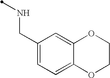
N(CC1=CC=C2C(=C1)OCCO2)C
